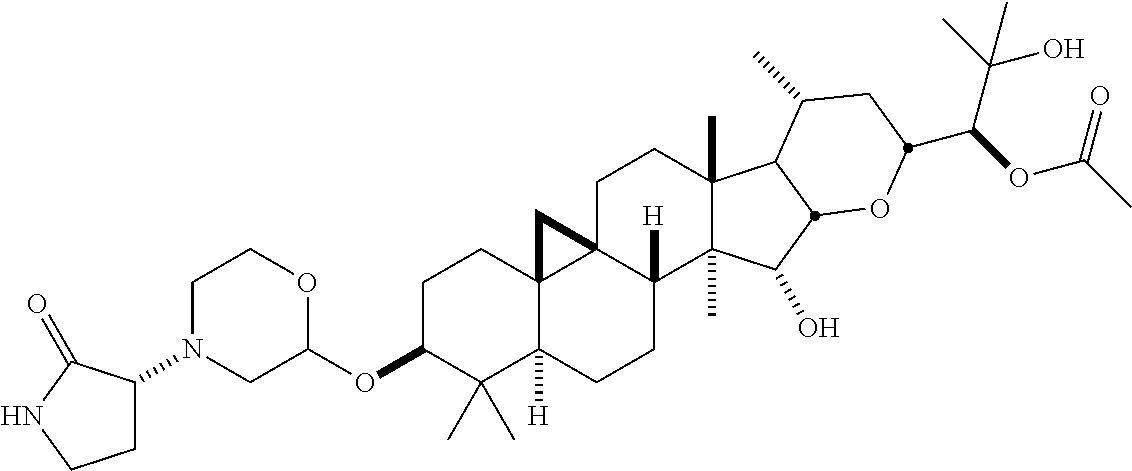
C1C(OC2OCCN(C3CCNC3=O)C2)C(C)(C)C2([H])C3(C1)C1(C([H])(CC2)C2(C)C(C)(CC1)C1C(C)CC(C(C(C)(O)C)OC(C)=O)OC1C2O)C3
